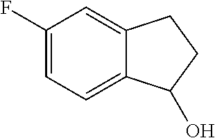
C1(F)=CC=C2C(=C1)CCC2O
